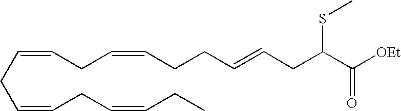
C(=CCC=CCCC=CCC(C([OEt])=O)SC)CC=CCC=CCC
